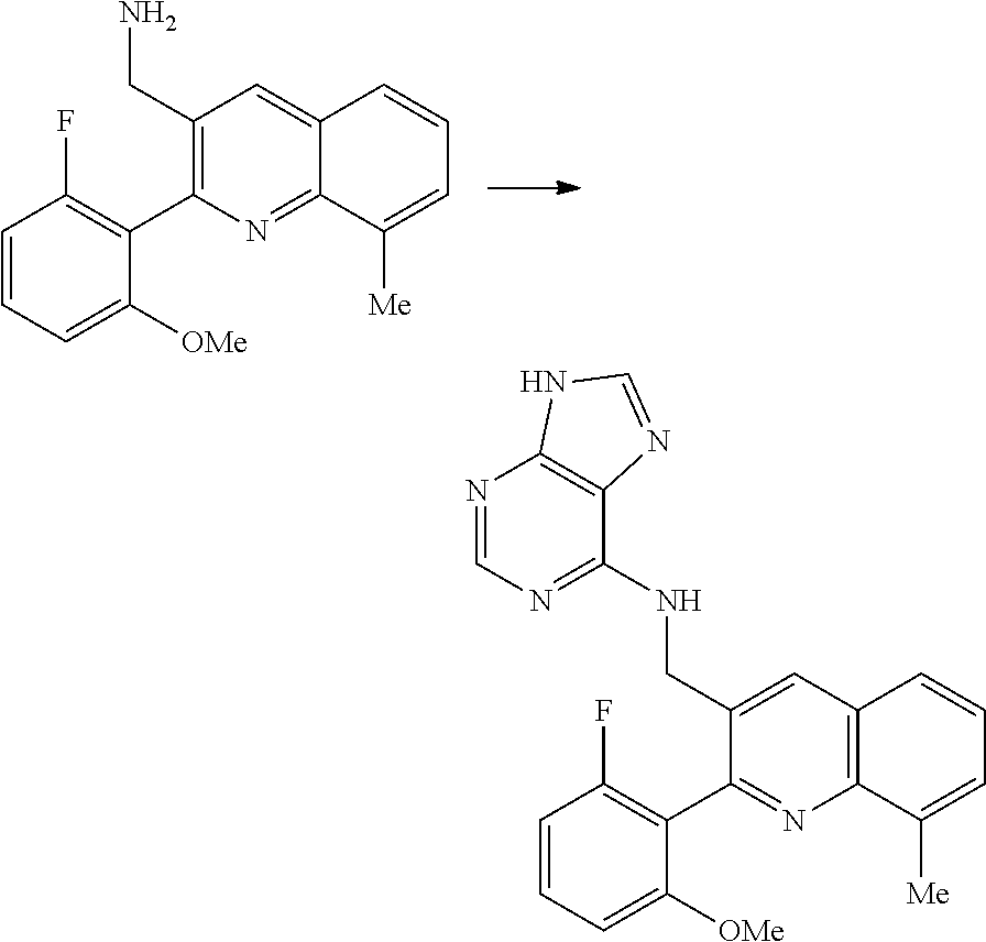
C1(CN)=C(C2=C(F)C=CC=C2[OMe])N=C2C(=C1)C=CC=C2[Me].C1(CNC2=NC=NC3=C2N=CN3)=CC2=C(N=C1C1=C(F)C=CC=C1[OMe])C([Me])=CC=C2
